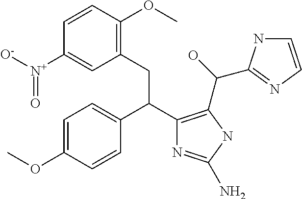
C1=C(OC)C=CC(C(C2=C(C(O)C3=NC=CN3)NC(N)=N2)CC2=C(OC)C=CC([N+]([O-])=O)=C2)=C1
